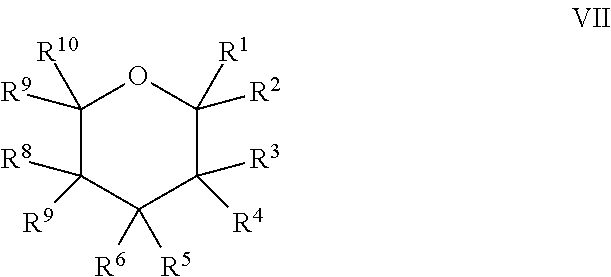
C1([R9])([R10])C([R8])([R9])C([R5])([R6])C([R3])([R4])C([R2])([R1])O1
